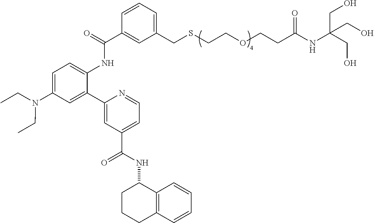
C1=CC=C(CSCCOCCC(NC(CO)(CO)CO)=O)C=C1C(=O)NC1=CC=C(N(CC)CC)C=C1C1=CC(C(NC2CCCC3=C2C=CC=C3)=O)=CC=N1
